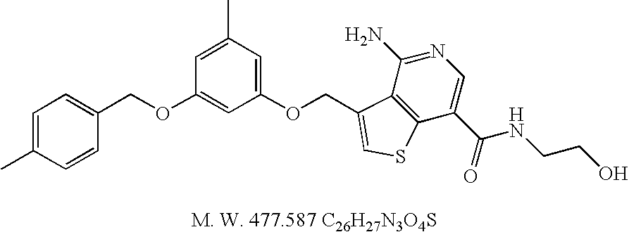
C1=C(C)C=CC(COC2=CC(OCC3=CSC4=C3C(N)=NC=C4C(=O)NCCO)=CC(C)=C2)=C1
